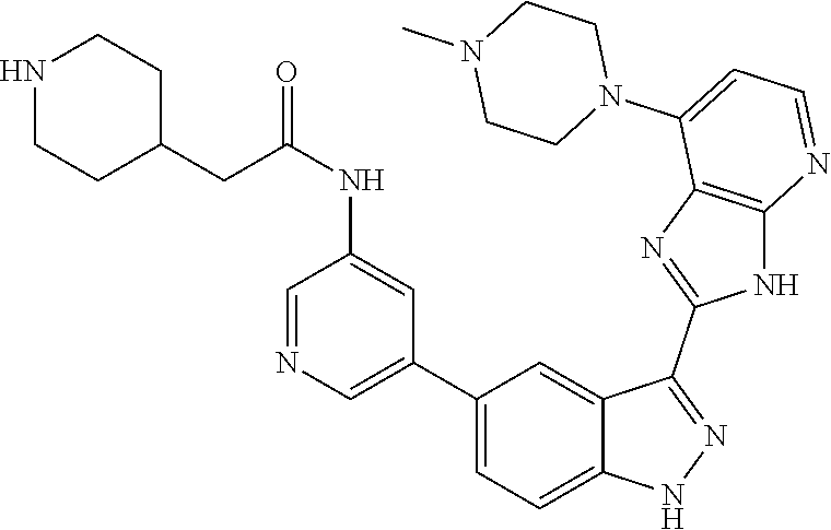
C1(C2=CC=C3C(=C2)C(C2=NC4=C(N2)N=CC=C4N2CCN(C)CC2)=NN3)=CN=CC(NC(=O)CC2CCNCC2)=C1
